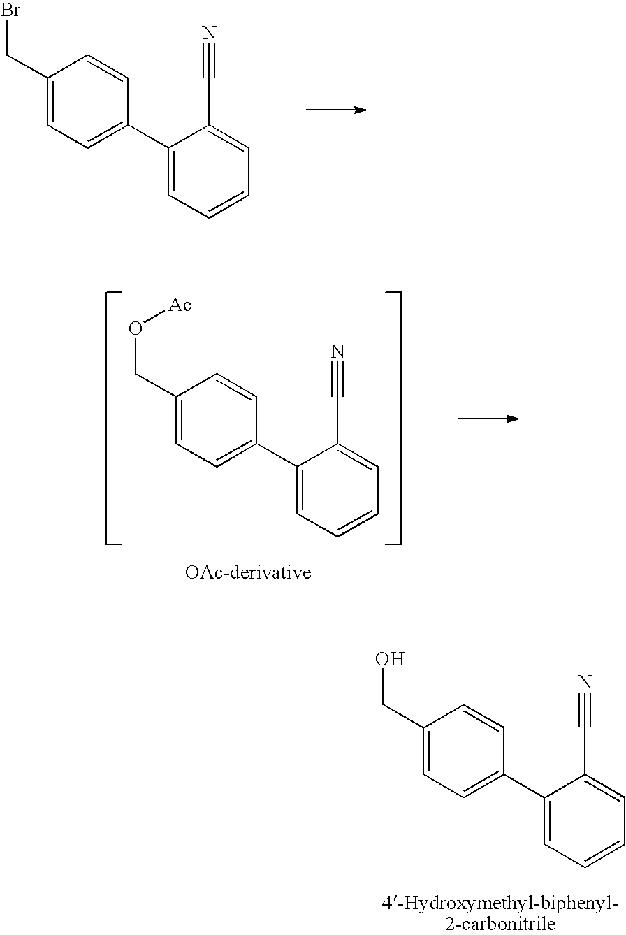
C1(CO)=CC=C(C2=CC=CC=C2C#N)C=C1.C1(CBr)=CC=C(C2=CC=CC=C2C#N)C=C1.C1(CO[Ac])=CC=C(C2=CC=CC=C2C#N)C=C1
